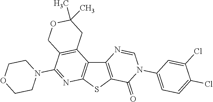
C12=C(SC3=C1C1=C(C(N4CCOCC4)=N3)COC(C)(C)C1)C(=O)N(C1=CC=C(Cl)C(Cl)=C1)C=N2
